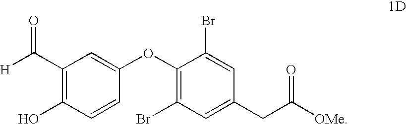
C1(C(=O)[H])=C(O)C=CC(OC2=C(Br)C=C(CC(=O)[OMe])C=C2Br)=C1
